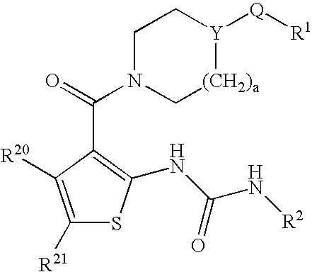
C1N(C(=O)C2=C(NC(N[R2])=O)SC([R21])=C2[R20])C[(CH2)a][Y]([Q][R1])C1
